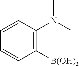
C1([B(OH)2])=C(N(C)C)C=CC=C1
